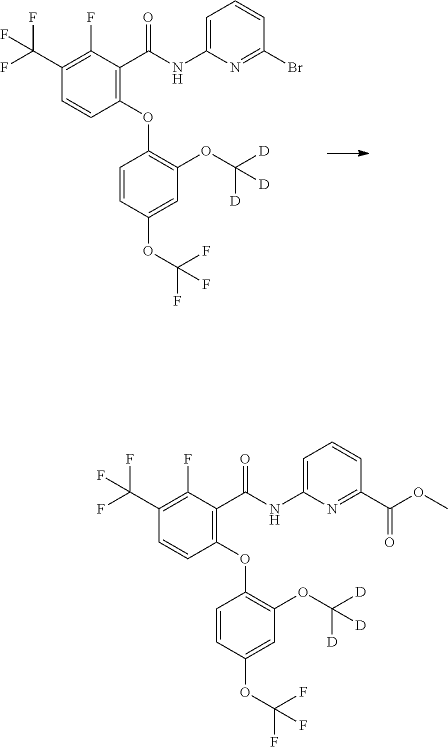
C1(C(F)(F)F)=C(F)C(C(NC2=CC=CC(Br)=N2)=O)=C(OC2=C(OC([D])([D])[D])C=C(OC(F)(F)F)C=C2)C=C1.C1(C(F)(F)F)=C(F)C(C(NC2=CC=CC(C(OC)=O)=N2)=O)=C(OC2=C(OC([D])([D])[D])C=C(OC(F)(F)F)C=C2)C=C1
